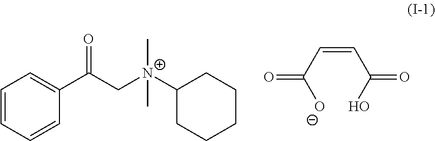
C1=CC=CC(C(C[N+](C2CCCCC2)(C)C)=O)=C1.C(C([O-])=O)=CC(O)=O
